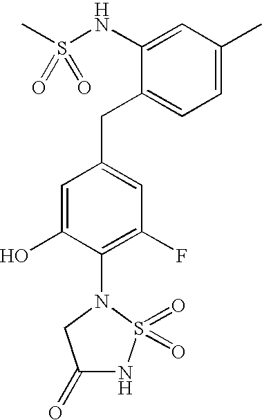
C1=C(C)C=C(NS(C)(=O)=O)C(CC2=CC(F)=C(N3CC(=O)NS3(=O)=O)C(O)=C2)=C1
